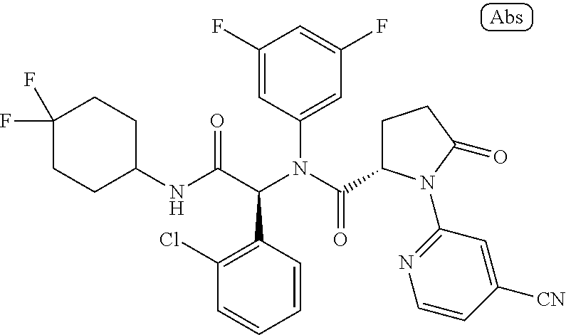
C1(NC(C(N(C(=O)C2CCC(=O)N2C2=NC=CC([CN])=C2)C2=CC(F)=CC(F)=C2)C2=C(Cl)C=CC=C2)=O)CCC(F)(F)CC1
